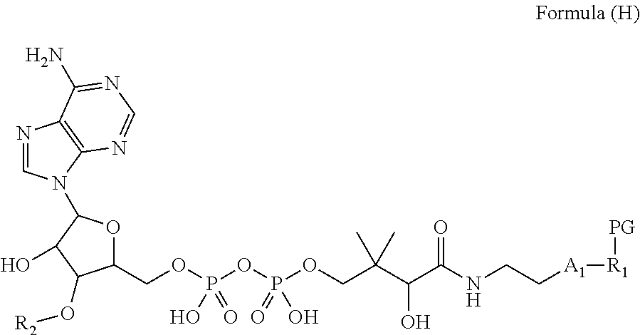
O1C(N2C=NC3=C2N=CN=C3N)C(O)C(O[R2])C1COP(OP(OCC(C(C(NCC[A1][R1][PG])=O)O)(C)C)(=O)O)(O)=O
